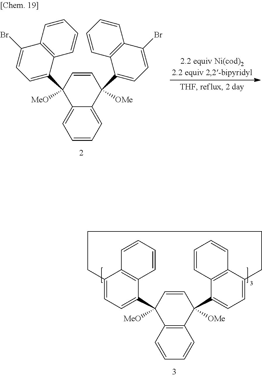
C1=C2C(=CC=C1)C([OMe])(C1=CC=C(Br)C3=C1C=CC=C3)C=CC2(C1=CC=C(Br)C2=C1C=CC=C2)[MeO].C1=CC=CC2=C1C1([MeO])C=CC2([OMe])C2=CC=C(C3=C2C=CC=C3)CCCCC2=CC=C1C1=C2C=CC=C1
